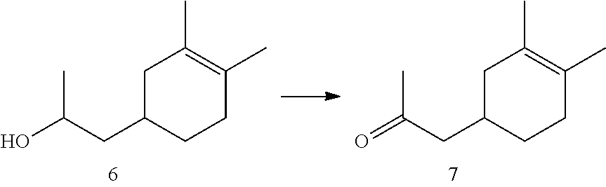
C1C(CC(O)C)CCC(C)=C1C.C1C(CC(=O)C)CCC(C)=C1C
